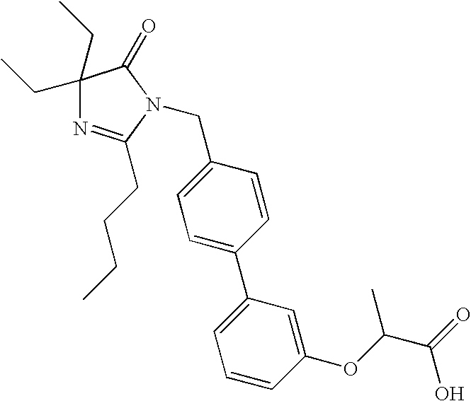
C1(CC)(CC)N=C(CCCC)N(CC2=CC=C(C3=CC=CC(OC(C(O)=O)C)=C3)C=C2)C1=O
